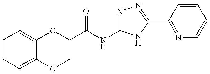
C(C(=O)NC1=NN=C(C2=NC=CC=C2)N1)OC1=CC=CC=C1OC
